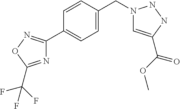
C1=C(C(=O)OC)NNN1CC1=CC=C(C2=NOC(C(F)(F)F)=N2)C=C1
